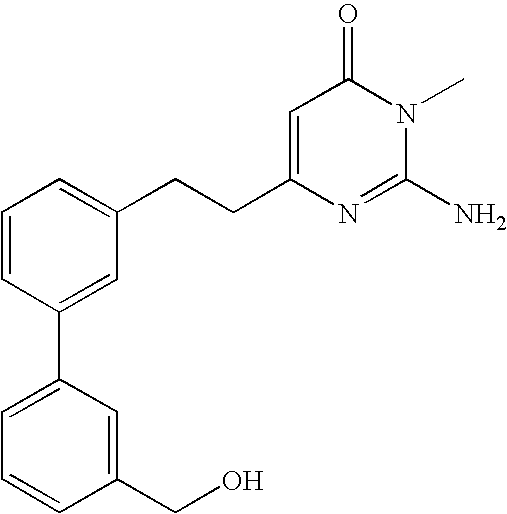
C1=CC(C2=CC=CC(CO)=C2)=CC(CCC2=CC(=O)N(C)C(N)=N2)=C1
